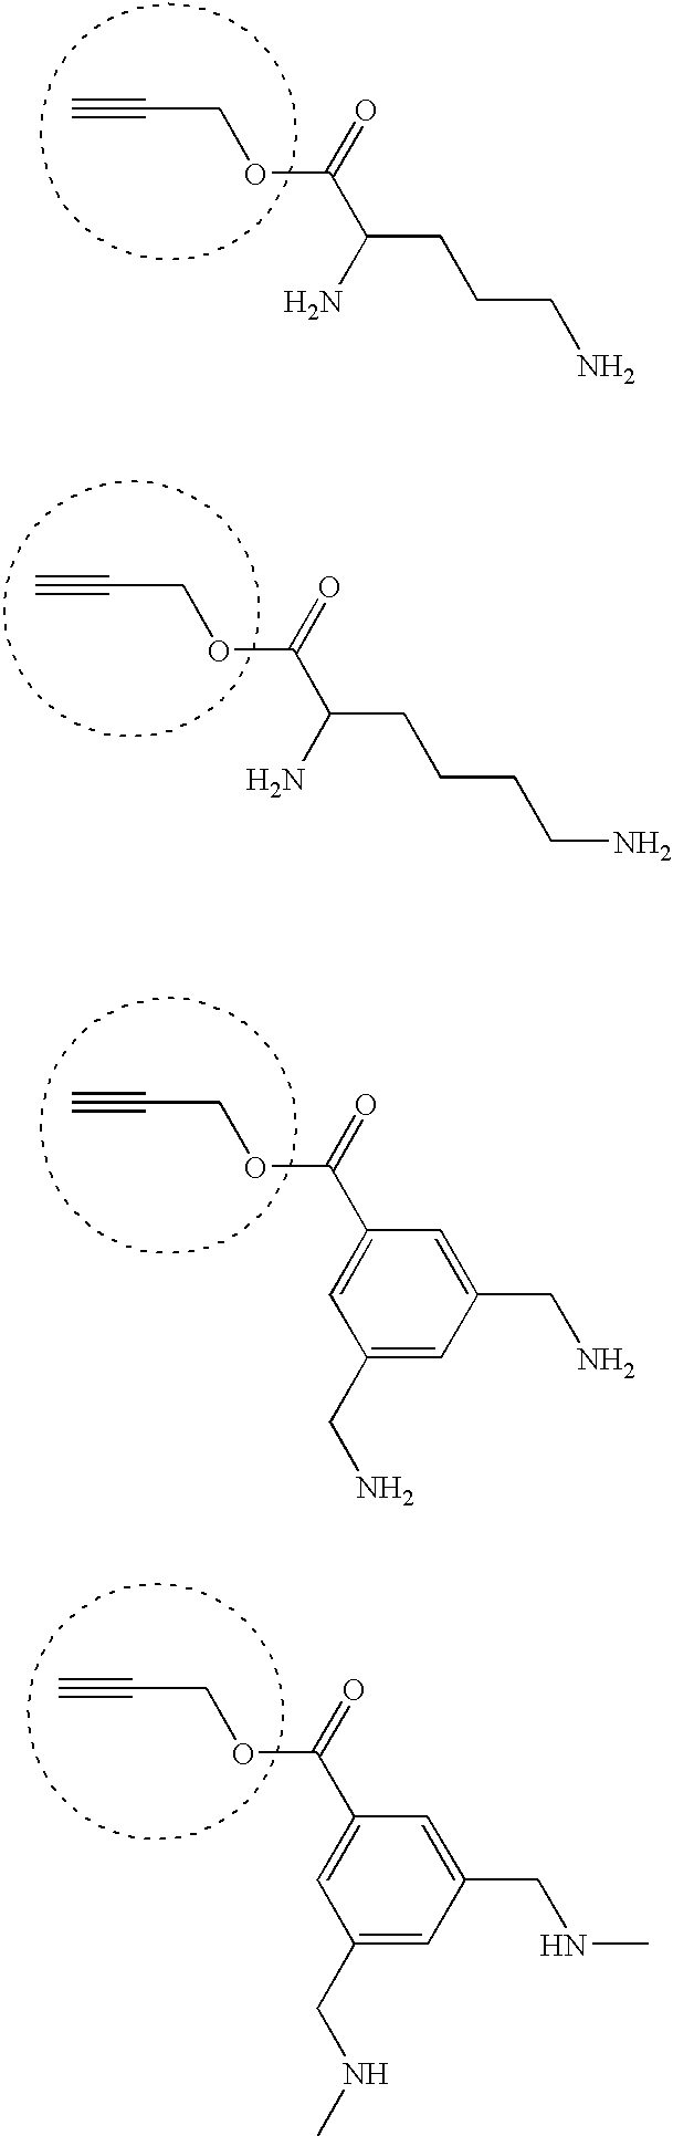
C(COC(C(CCCN)N)=O)#C.C(COC(C(CCCCN)N)=O)#C.C(COC(C1=CC(CN)=CC(CN)=C1)=O)#C.C(COC(C1=CC(CNC)=CC(CNC)=C1)=O)#C
